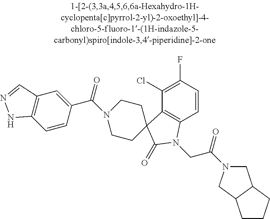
C1(Cl)=C(F)C=CC2=C1C1(C(=O)N2CC(N2CC3C(C2)CCC3)=O)CCN(C(=O)C2=CC3=C(C=C2)NN=C3)CC1
